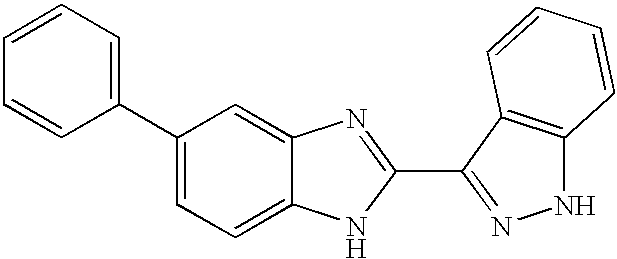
C1(C2=CC=CC=C2)=CC=C2C(=C1)N=C(C1=NNC3=C1C=CC=C3)N2
